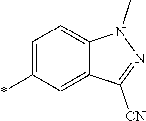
*C1=CC=C2C(=C1)C([CN])=NN2C
